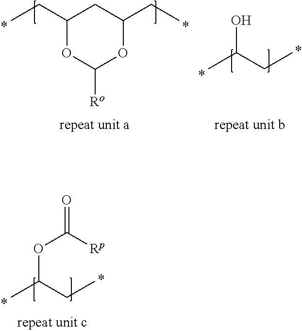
C1(CC)OC([Ro])OC(CC)C1.OC(CC)C.C(CC)(C)OC(=O)[Rp]
